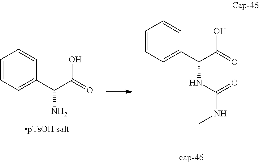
C1=CC=CC(C(C(=O)O)N)=C1.C1=CC=CC(C(C(O)=O)NC(NCC)=O)=C1
